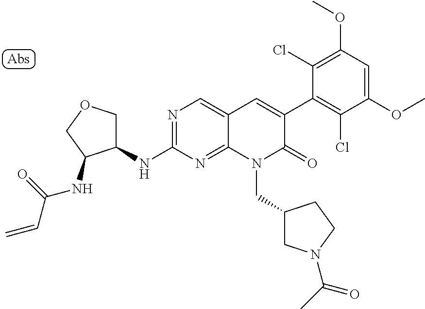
N1=C(NC2COCC2NC(=O)C=C)N=C2C(=C1)C=C(C1=C(Cl)C(OC)=CC(OC)=C1Cl)C(=O)N2CC1CN(C(C)=O)CC1
